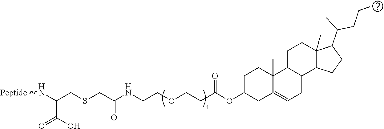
C(OCCC(OC1CC2=CCC3C(C2(C)CC1)CCC1(C)C3CCC1C(C)CCC)=O)CNC(CSCC(N[Peptide])C(O)=O)=O
